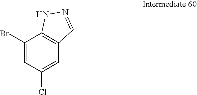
C1(Br)=CC(Cl)=CC2=C1NN=C2
